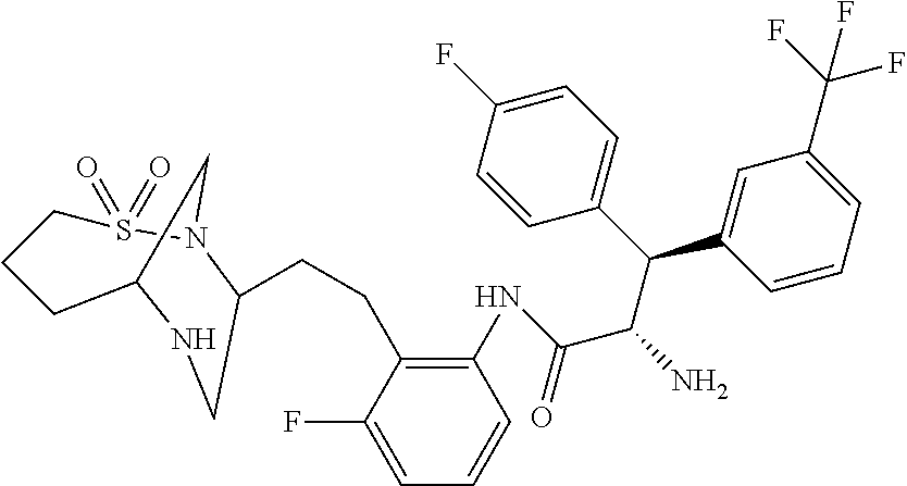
C1(CCC2N3S(=O)(=O)CCCC(C3)NC2)=C(NC(C(C(C2=CC(C(F)(F)F)=CC=C2)C2=CC=C(F)C=C2)N)=O)C=CC=C1F
